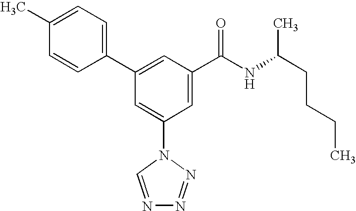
C1(C2=CC(C(NC(CCCC)C)=O)=CC(N3C=NN=N3)=C2)=CC=C(C)C=C1
